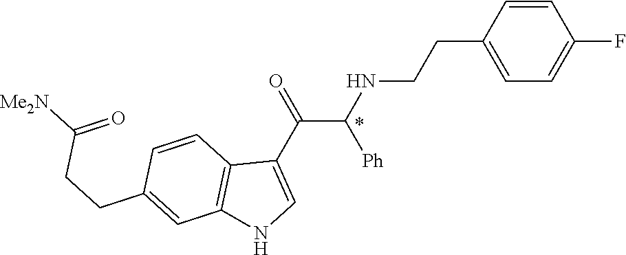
C1=CC(CCNC(C(C2=CNC3=C2C=CC(CCC([Me2N])=O)=C3)=O)[Ph])=CC=C1F
